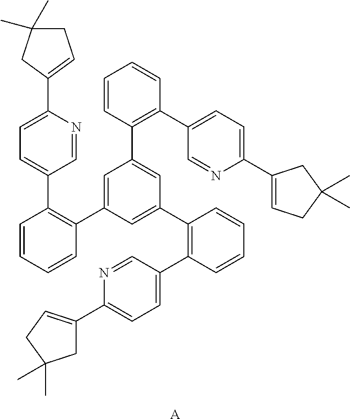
C1(C2=CCC(C)(C)C2)=CC=C(C2=C(C3=CC(C4=C(C5=CC=C(C6=CCC(C)(C)C6)N=C5)C=CC=C4)=CC(C4=C(C5=CC=C(C6=CCC(C)(C)C6)N=C5)C=CC=C4)=C3)C=CC=C2)C=N1.[A]
